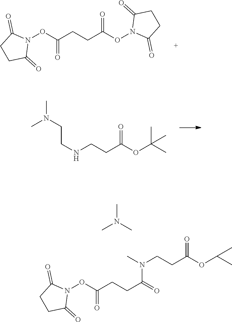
N1(OC(CCC(ON2C(=O)CCC2=O)=O)=O)C(=O)CCC1=O.CN(CCNCCC(OC(C)(C)C)=O)C.CN(C)C.N1(OC(CCC(=O)N(C)CCC(OC(C)C)=O)=O)C(=O)CCC1=O
